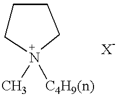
C1C[N+](C)([C4H9(n)])CC1
